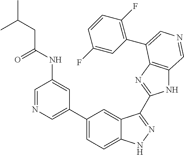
C1(C2=CN=CC(NC(CC(C)C)=O)=C2)=CC=C2C(=C1)C(C1=NC3=C(N1)C=NC=C3C1=C(F)C=CC(F)=C1)=NN2
